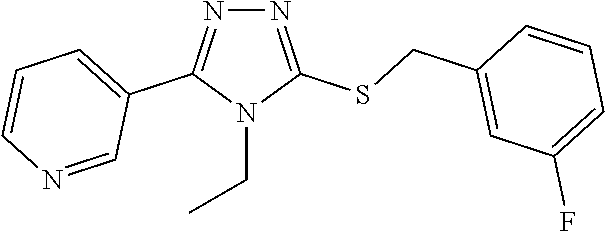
N1=C(SCC2=CC(F)=CC=C2)N(CC)C(C2=CC=CN=C2)=N1
